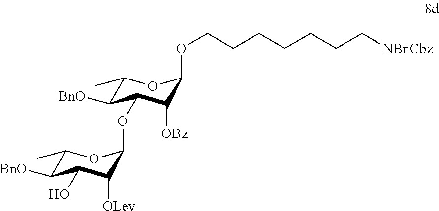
O(CCCCCCC[NBnCbz])C1C([OBz])C(OC2C([OLev])C(O)C([BnO])C(C)O2)C([BnO])C(C)O1
